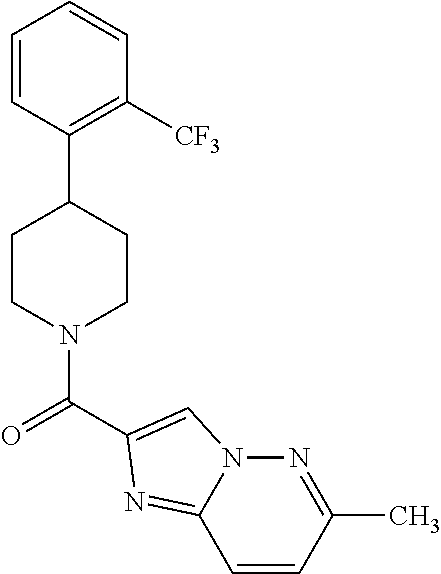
C1=CC(C2CCN(C(=O)C3=CN4N=C(C)C=CC4=N3)CC2)=C([CF3])C=C1
